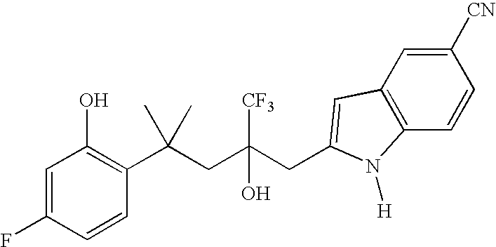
C1=CC(C(CC(CC2=CC3=C(C=CC([CN])=C3)N2[H])([CF3])O)(C)C)=C(O)C=C1F
